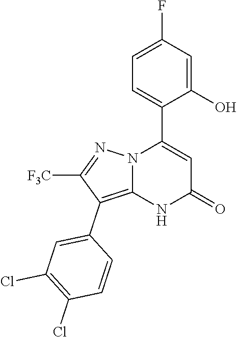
C1(O)=CC(F)=CC=C1C1=CC(=O)NC2=C(C3=CC(Cl)=C(Cl)C=C3)C([F3C])=NN12
